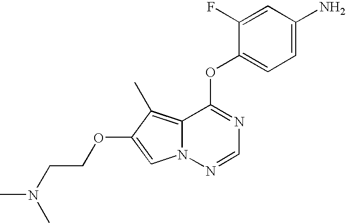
C1=C(F)C(OC2=NC=NN3C2=C(C)C(OCCN(C)C)=C3)=CC=C1N
